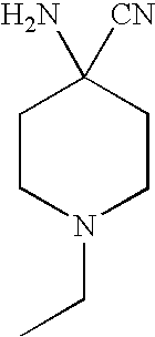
C1CN(CC)CCC1([CN])N
